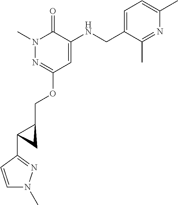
N1(C)N=C(OCC2CC2C2=NN(C)C=C2)C=C(NCC2=CC=C(C)N=C2C)C1=O
